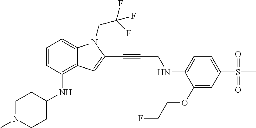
C1=CC(NC2CCN(C)CC2)=C2C(=C1)N(CC(F)(F)F)C(C#CCNC1=CC=C(S(C)(=O)=O)C=C1OCCF)=C2
